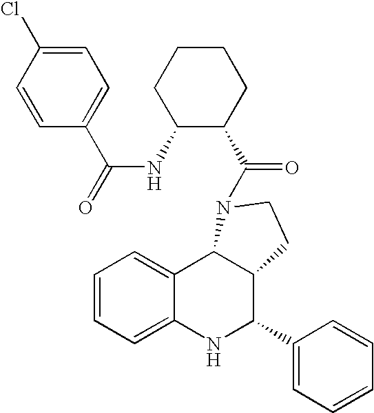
C1=CC=C2C(=C1)C1C(C(C3=CC=CC=C3)N2)CCN1C(C1CCCCC1NC(C1=CC=C(Cl)C=C1)=O)=O
